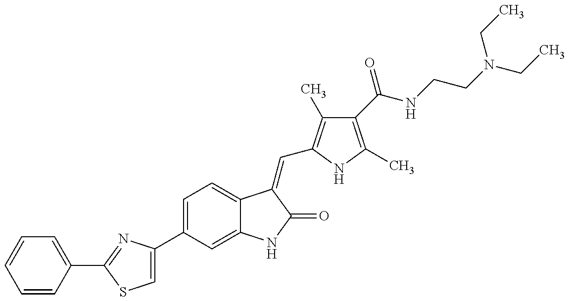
C1=CC(C2=NC(C3=CC=C4C(=C3)NC(=O)C4=CC3=C(C)C(C(=O)NCCN(CC)CC)=C(C)N3)=CS2)=CC=C1
